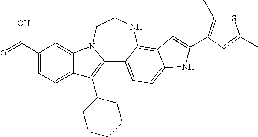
C12=C(C3CCCCC3)C3=CC=C(C(=O)O)C=C3N1CCNC1=C3C(=CC=C21)NC(C1=C(C)SC(C)=C1)=C3
